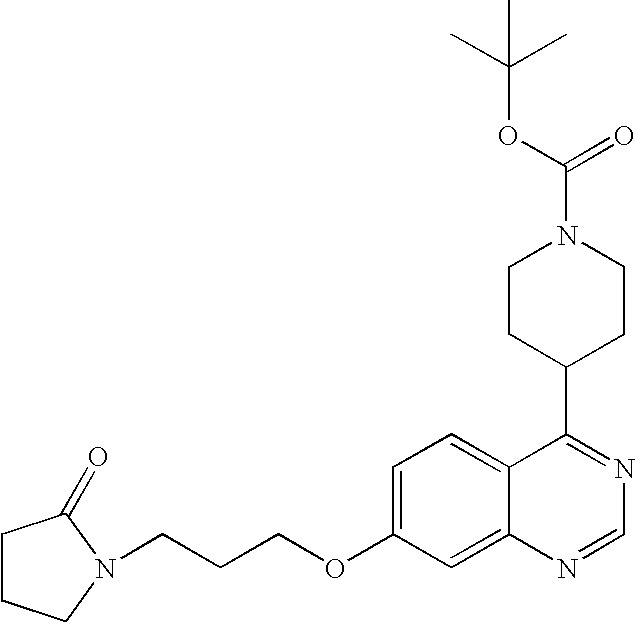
C1CC(C2=NC=NC3=CC(OCCCN4CCCC4=O)=CC=C23)CCN1C(=O)OC(C)(C)C
